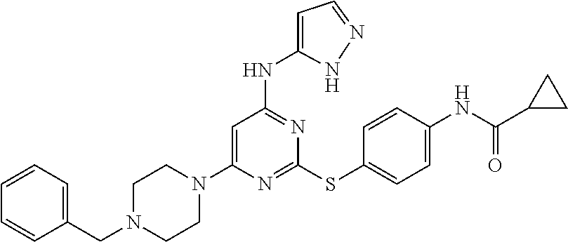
N1=C(SC2=CC=C(NC(C3CC3)=O)C=C2)N=C(NC2=CC=NN2)C=C1N1CCN(CC2=CC=CC=C2)CC1
